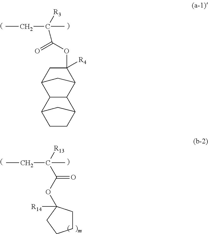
C(C([R3])(C)C(=O)OC1([R4])CC2C3C(C1C2)C1CCC3C1)C.C(C([R13])(C)C(OC1([R14])CCCC1)=O)C
